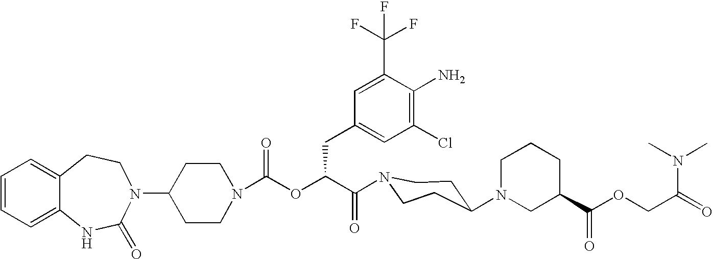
C12=CC=CC=C1NC(=O)N(C1CCN(C(OC(C(=O)N3CCC(N4CC(C(OCC(=O)N(C)C)=O)CCC4)CC3)CC3=CC(Cl)=C(N)C(C(F)(F)F)=C3)=O)CC1)CC2
